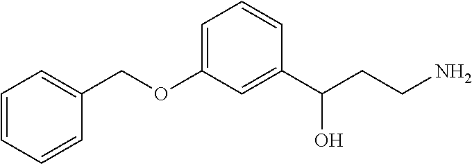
O(C1=CC=CC(C(CCN)O)=C1)CC1=CC=CC=C1
